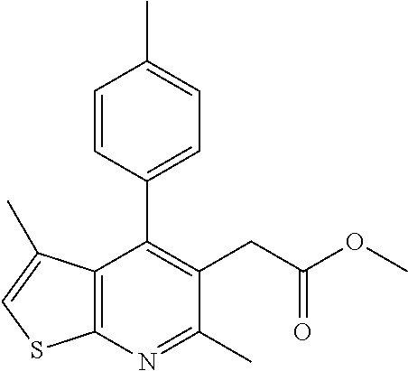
C12=C(N=C(C)C(CC(OC)=O)=C1C1=CC=C(C)C=C1)SC=C2C
